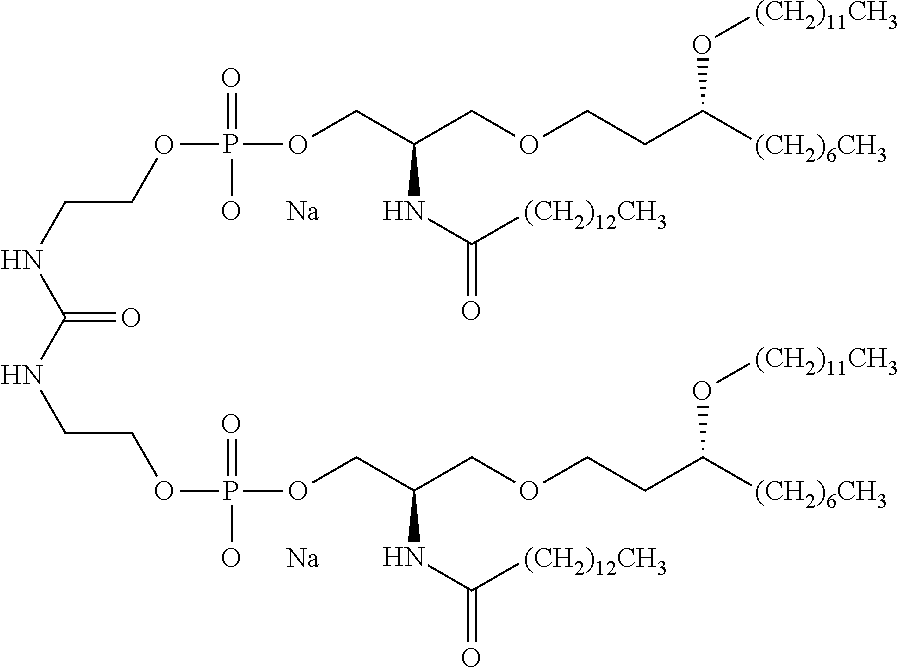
C(NCCOP(OCC(COCCC([(CH2)6CH3])O[(CH2)11CH3])NC(=O)[(CH2)12CH3])(=O)[O      Na])(=O)NCCOP(OCC(COCCC([(CH2)6CH3])O[(CH2)11CH3])NC(=O)[(CH2)12CH3])(=O)[O      Na]
